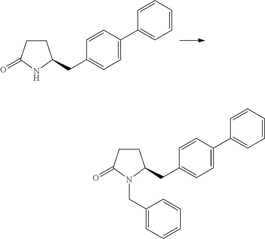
C1CC(=O)NC1CC1=CC=C(C2=CC=CC=C2)C=C1.C1CC(=O)N(CC2=CC=CC=C2)C1CC1=CC=C(C2=CC=CC=C2)C=C1
